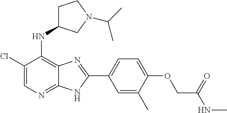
C1(Cl)=CN=C2C(=C1NC1CCN(C(C)C)C1)N=C(C1=CC=C(OCC(NC)=O)C(C)=C1)N2
